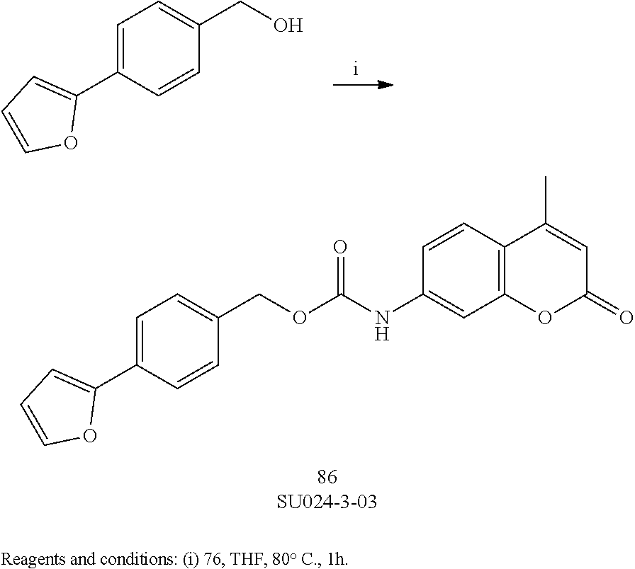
O(CC1=CC=C(C2=CC=CO2)C=C1)C(NC1=CC2=C(C=C1)C(C)=CC(=O)O2)=O.C1=C(C2=CC=CO2)C=CC(CO)=C1
